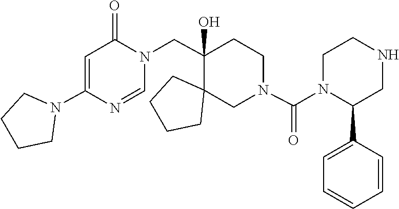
C1CN(C(N2CCC(CN3C=NC(N4CCCC4)=CC3=O)(O)C3(CCCC3)C2)=O)C(C2=CC=CC=C2)CN1
